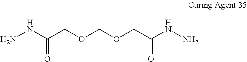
NNC(COCOCC(NN)=O)=O
